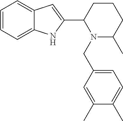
C1=CC=C2C(=C1)C=C(C1CCCC(C)N1CC1=CC=C(C)C(C)=C1)N2
